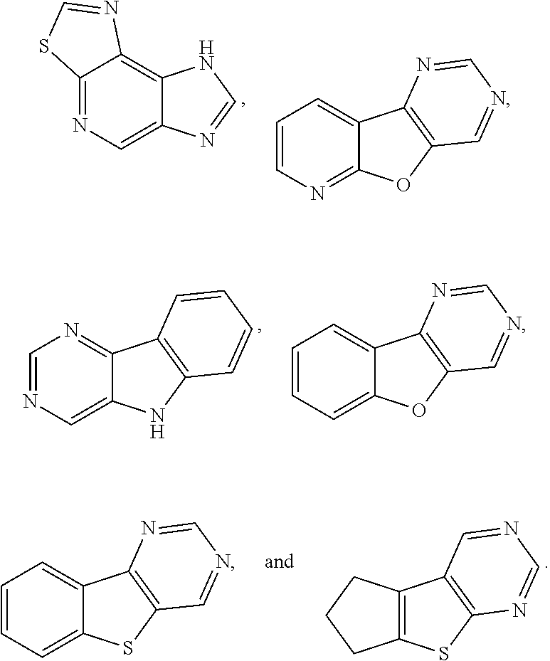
C12=NC=C3C(=C1N=CS2)NC=N3.C1=CN=C2C(=C1)C1=C(O2)C=NC=N1.C1=NC=C2C(=N1)C1=C(N2)C=CC=C1.C1=CC=C2C(=C1)C1=C(O2)C=NC=N1.C1=CC=C2C(=C1)C1=C(S2)C=NC=N1.C12=C(C3=C(S1)N=CN=C3)CCC2
